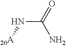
N([20A])C(=O)N
